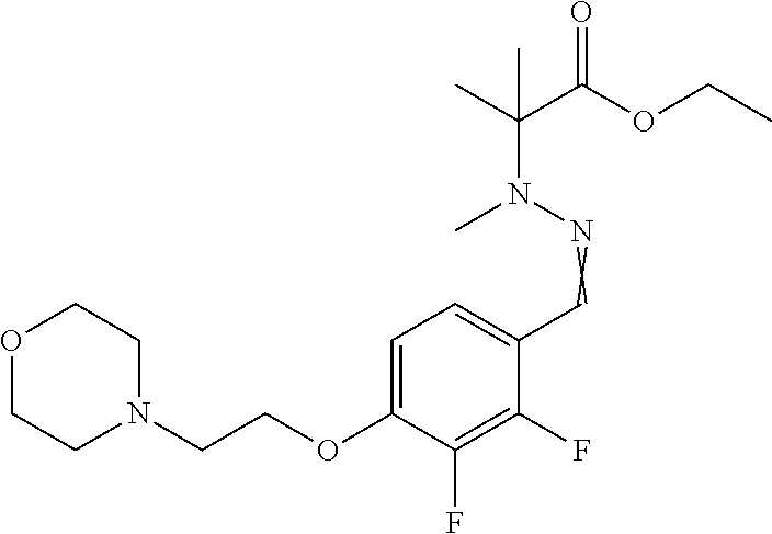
N(=CC1=CC=C(OCCN2CCOCC2)C(F)=C1F)N(C(C)(C(OCC)=O)C)C
